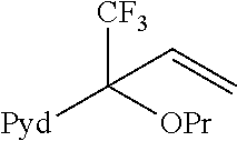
[CF3]C([OPr])([Pyd])C=C
